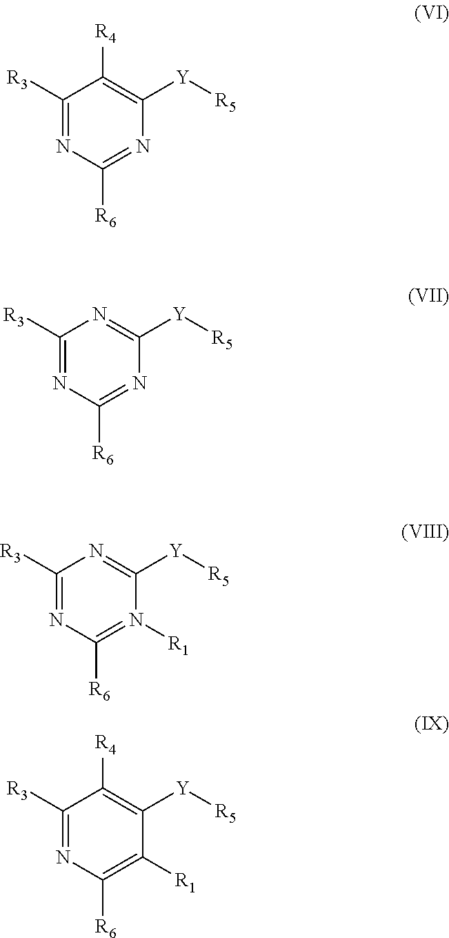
C1([R3])=NC([R6])=NC([Y][R5])=C1[R4].C1([R3])=NC([R6])=NC([Y][R5])=N1.C1([R3])=NC([R6])=N([R1])C([Y][R5])=N1.C1([R3])=NC([R6])=C([R1])C([Y][R5])=C1[R4]
